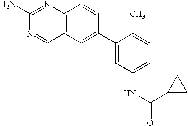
C12=C(C=C(C3=CC(NC(=O)C4CC4)=CC=C3C)C=C1)C=NC(N)=N2
